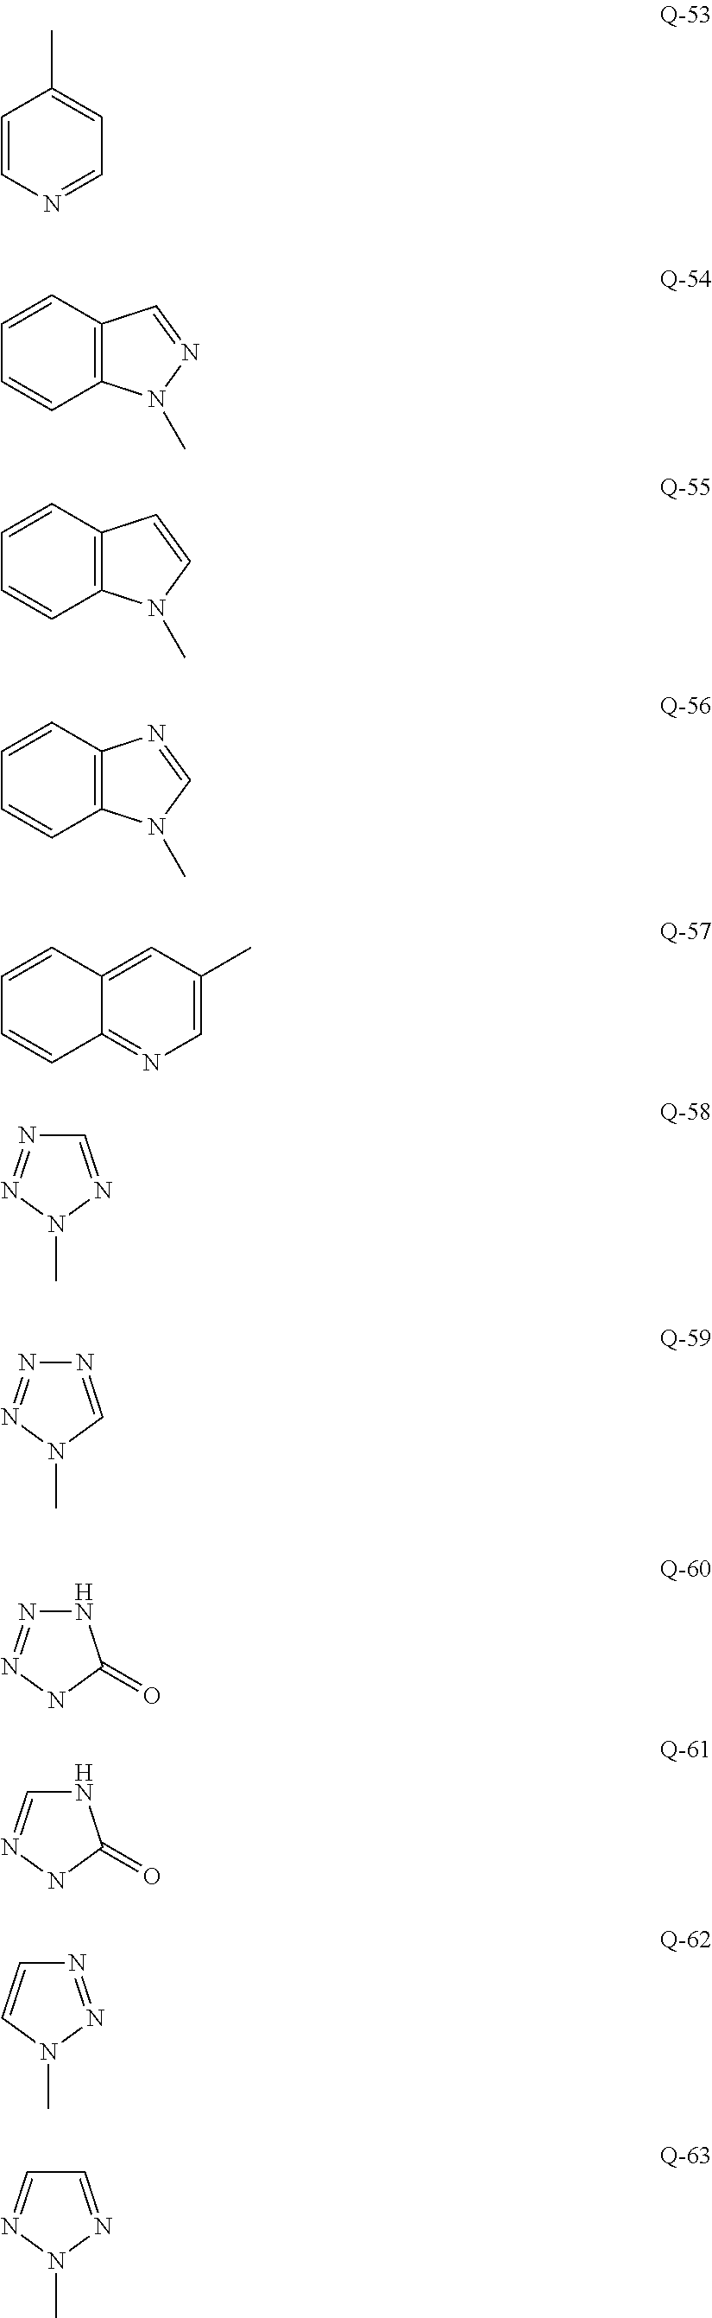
C1=CN=CC=C1C.C12=C(C=CC=C1)C=NN2C.C12=C(C=CC=C1)C=CN2C.C12=C(C=CC=C1)N=CN2C.C12=NC=C(C)C=C1C=CC=C2.C1=NN(C)N=N1.N1=CN(C)N=N1.N1N=NNC1=O.N1C=NNC1=O.N1=NN(C)C=C1.C1=NN(C)N=C1
